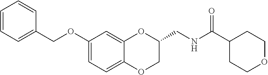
C1(OCC2=CC=CC=C2)=CC=C2C(=C1)OC(CNC(C1CCOCC1)=O)CO2
